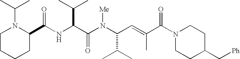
N(C(C(N(C(C(C)C)C=C(C)C(N1CCC(C[Ph])CC1)=O)[Me])=O)C(C)C)C(C1N(C(C)C)CCCC1)=O
